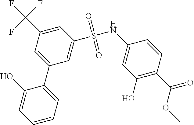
C1(O)=CC=CC=C1C1=CC(C(F)(F)F)=CC(S(=O)(=O)NC2=CC(O)=C(C(=O)OC)C=C2)=C1
